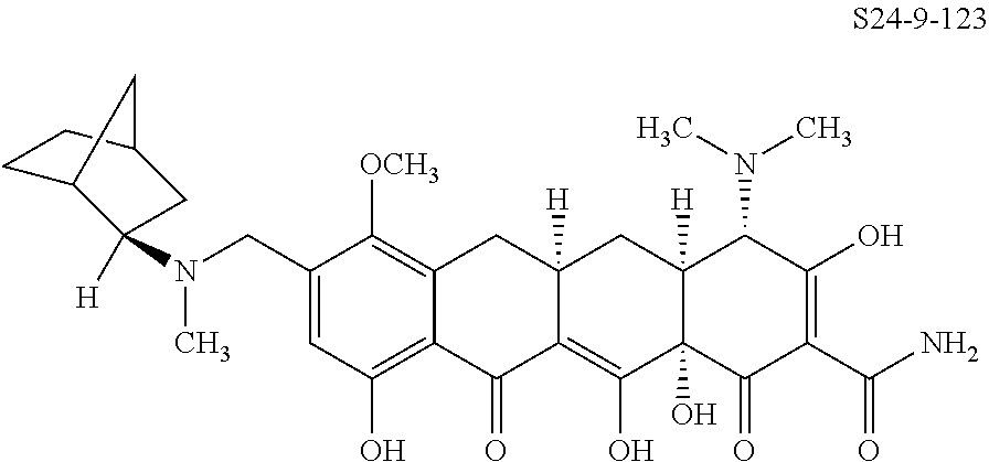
C1=C(CN(C2([H])C3CCC(C2)C3)C)C([OCH3])=C2C(=C1O)C(=O)C1=C(O)C3(O)C([H])(CC1([H])C2)C(N(C)C)C(O)=C(C(N)=O)C3=O
